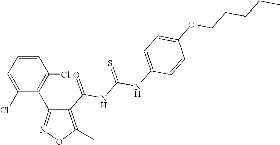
C1=CC=C(Cl)C(C2=NOC(C)=C2C(NC(NC2=CC=C(OCCCCC)C=C2)=S)=O)=C1Cl
